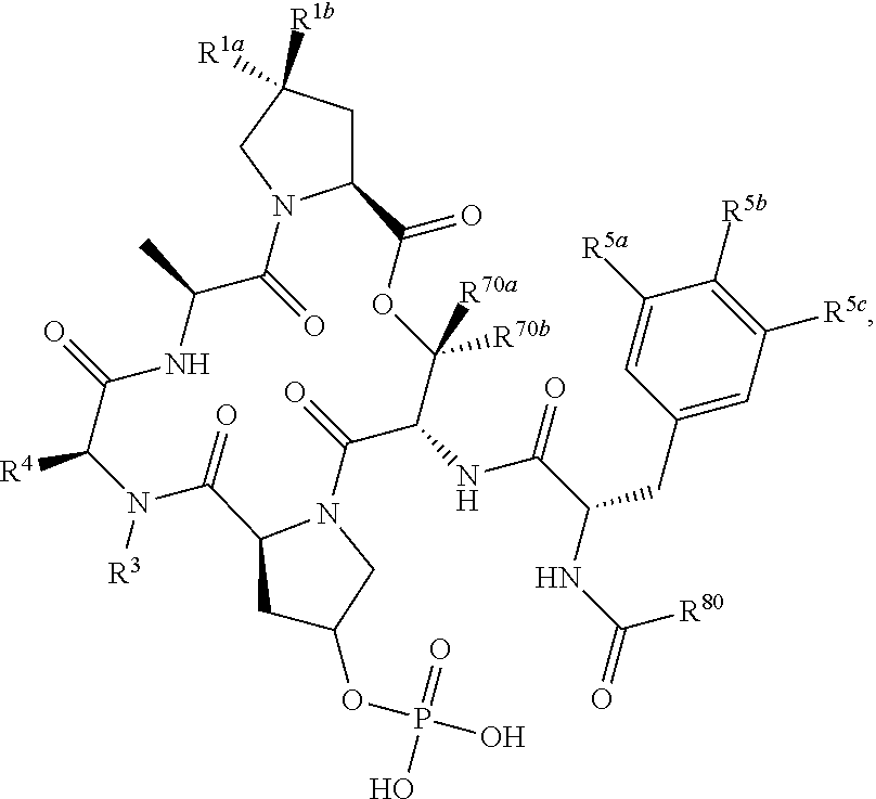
C12CC([R1b])([R1a])CN1C(=O)C(C)NC(=O)C([R4])N([R3])C(=O)C1N(C(=O)C(NC(=O)C(CC3=CC([R5c])=C([R5b])C([R5a])=C3)NC(=O)[R80])C([R70a])([R70b])OC2=O)CC(OP(O)(=O)O)C1
